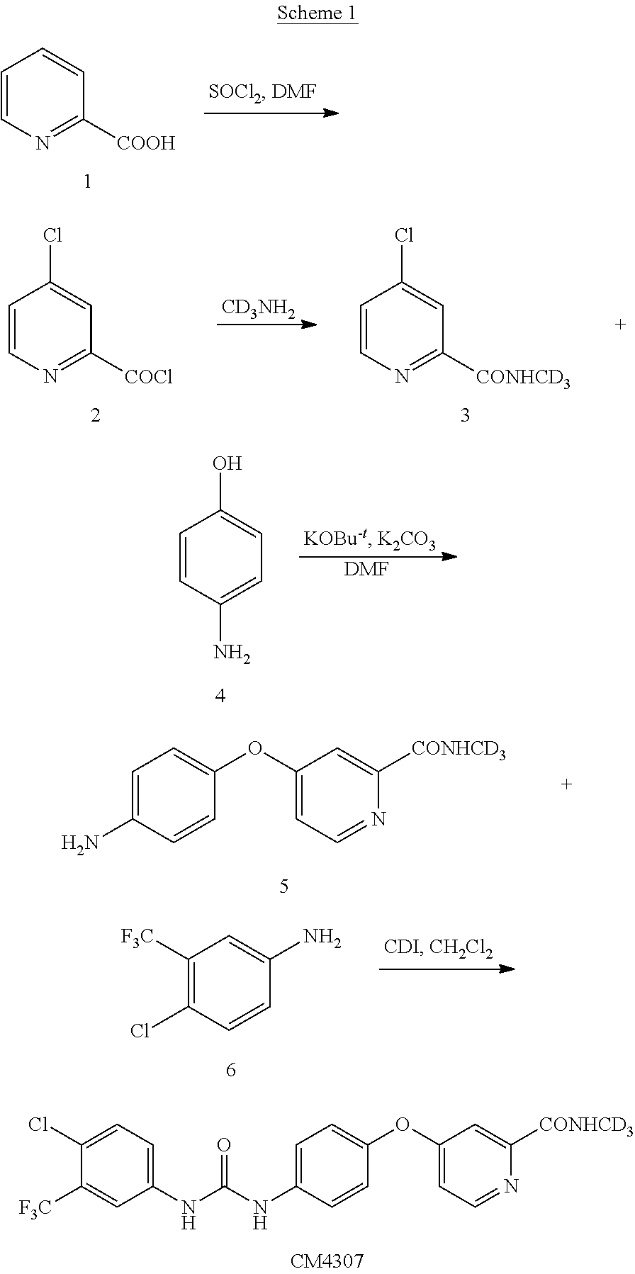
C1=CN=C([COOH])C=C1.C1=CN=C([COCl])C=C1Cl.[CD3NH2].C1=CN=C([CONHCD3])C=C1Cl.[DMF].C1=CC(N)=CC=C1O.C1=C(N)C=CC(OC2=CC=NC([CONHCD3])=C2)=C1.C1([F3C])=C(Cl)C=CC(N)=C1.C1(NC(NC2=CC=C(OC3=CC=NC([CONHCD3])=C3)C=C2)=O)=CC=C(Cl)C([F3C])=C1
